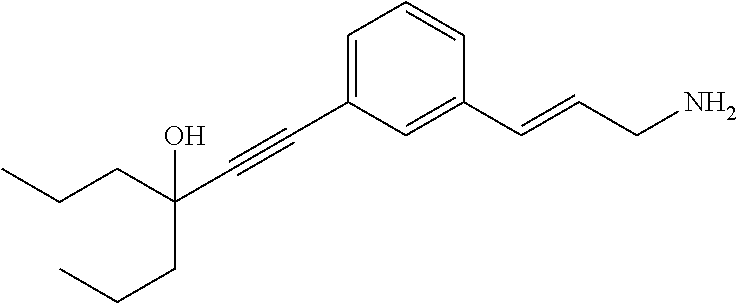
C(#CC1=CC=CC(C=CCN)=C1)C(CCC)(O)CCC
